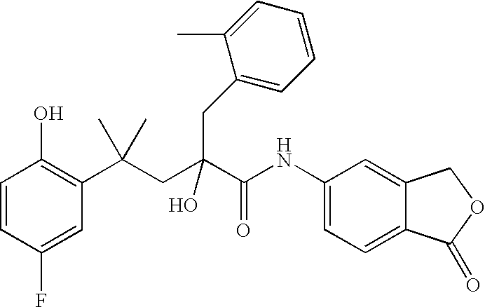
C1=CC(F)=CC(C(CC(C(NC2=CC=C3C(=C2)COC3=O)=O)(O)CC2=CC=CC=C2C)(C)C)=C1O
